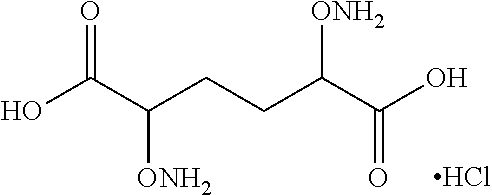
OC(C(CCC(C(O)=O)[ONH2])[ONH2])=O.Cl
